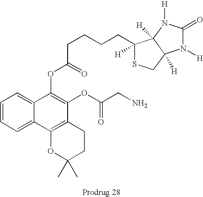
C1=CC=C2C(=C1)C(OC(CCCCC1([H])SCC3([H])C1([H])N([H])C(=O)N3[H])=O)=C(OC(CN)=O)C1=C2OC(C)(C)CC1
